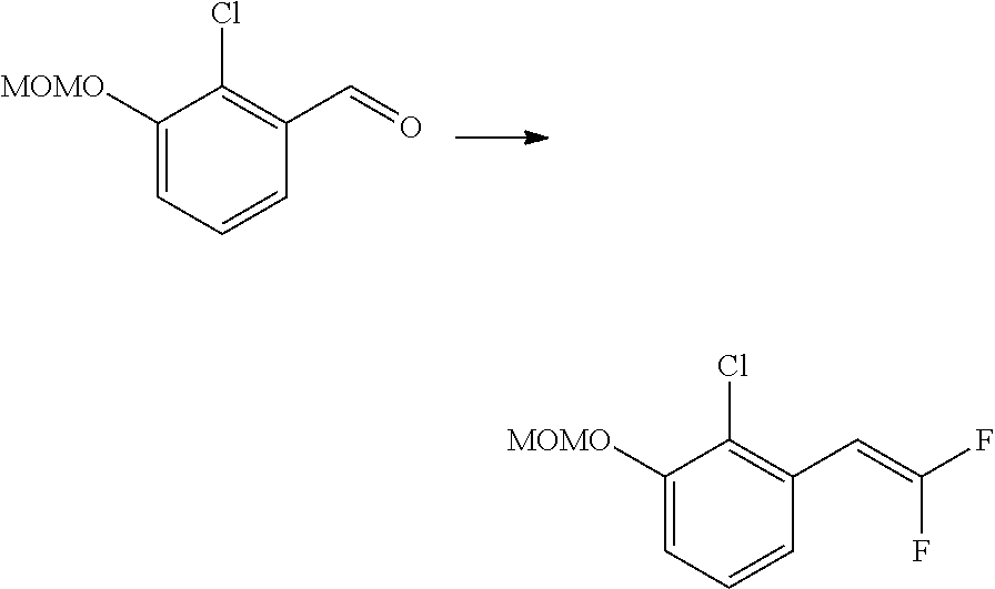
C1([MOMO])=CC=CC(C=O)=C1Cl.C1([MOMO])=CC=CC(C=C(F)F)=C1Cl
